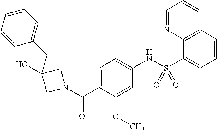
OC1(CC2=CC=CC=C2)CN(C(C2=CC=C(NS(C3=CC=CC4=C3N=CC=C4)(=O)=O)C=C2OC)=O)C1
